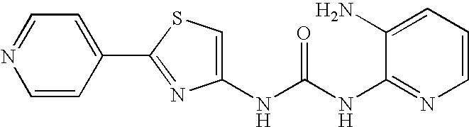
C1=C(C2=NC(NC(NC3=NC=CC=C3N)=O)=CS2)C=CN=C1
